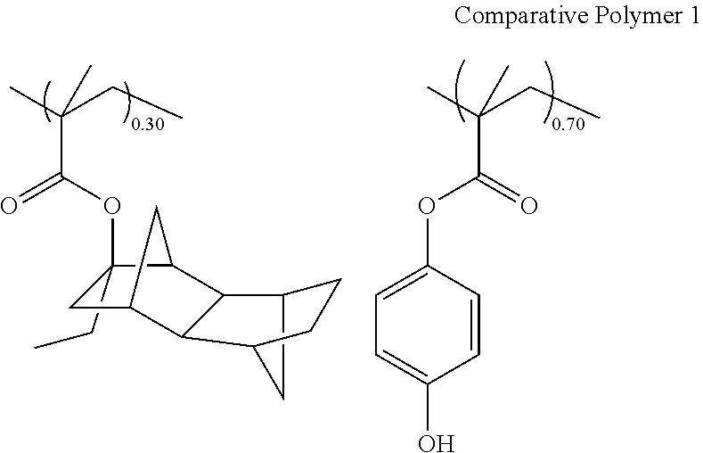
O=C(C(C)(CC)C)OC1=CC=C(O)C=C1.C12CC(C3C4CC(CC)(OC(C(C)(CC)C)=O)C(C4)C13)CC2
